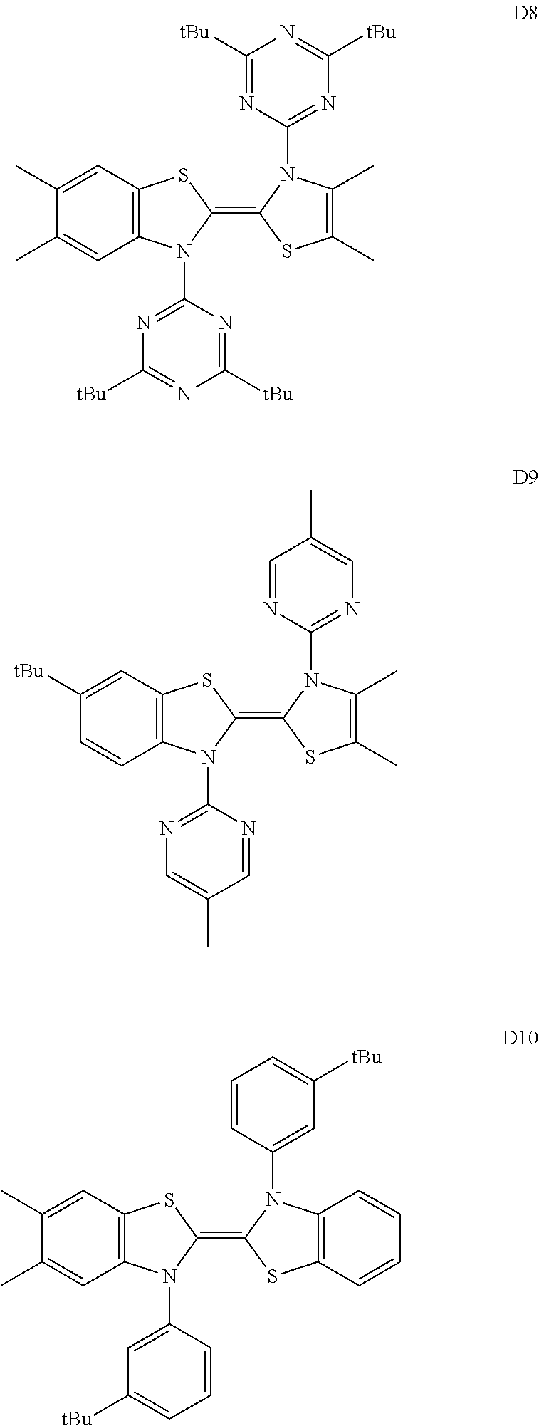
C12=C(N(C3=NC([tBu])=NC([tBu])=N3)C(=C3SC(C)=C(C)N3C3=NC([tBu])=NC([tBu])=N3)S1)C=C(C)C(C)=C2.C12=C(N(C3=NC=C(C)C=N3)C(=C3SC(C)=C(C)N3C3=NC=C(C)C=N3)S1)C=CC([tBu])=C2.C12=C(N(C3=CC([tBu])=CC=C3)C(=C3SC4=C(N3C3=CC([tBu])=CC=C3)C=CC=C4)S1)C=C(C)C(C)=C2
